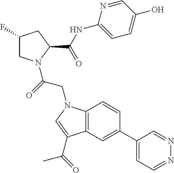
C12=C(C=C(C3=CC=NN=C3)C=C1)C(C(C)=O)=CN2CC(N1CC(F)CC1C(=O)NC1=CC=C(O)C=N1)=O
